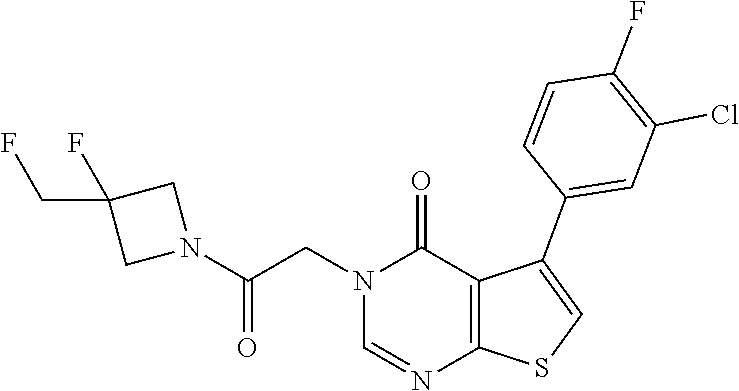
C1=NC2=C(C(C3=CC(Cl)=C(F)C=C3)=CS2)C(=O)N1CC(N1CC(CF)(F)C1)=O
